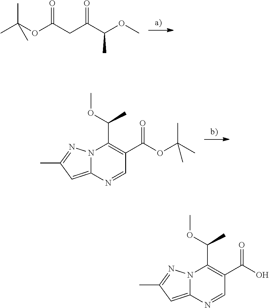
CC(OC(CC(C(OC)C)=O)=O)(C)C.C1=NC2=CC(C)=NN2C(C(OC)C)=C1C(OC(C)(C)C)=O.C1=NC2=CC(C)=NN2C(C(OC)C)=C1C(O)=O
